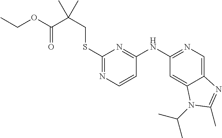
S(C1=NC=CC(NC2=NC=C3C(=C2)N(C(C)C)C(C)=N3)=N1)CC(C)(C(OCC)=O)C
